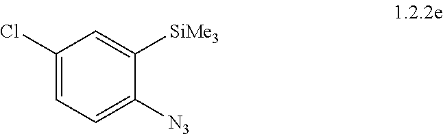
C1(Cl)=CC=C([N3])C([SiMe3])=C1
